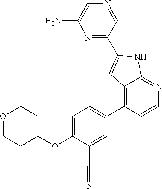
O(C1=CC=C(C2=C3C(=NC=C2)NC(C2=NC(N)=CN=C2)=C3)C=C1C#N)C1CCOCC1
